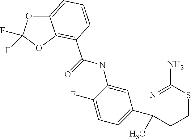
CC1(C2=CC=C(F)C(NC(=O)C3=C4C(=CC=C3)OC(F)(F)O4)=C2)N=C(N)SCC1
